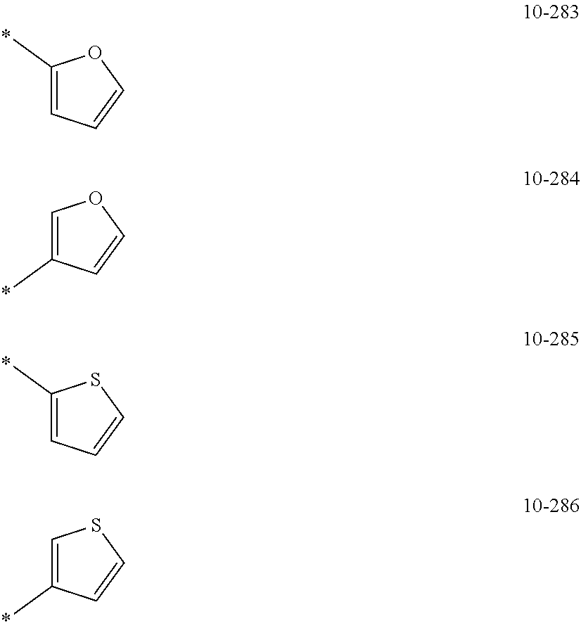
C1(C)=CC=CO1.C1=C(C)C=CO1.C1(C)=CC=CS1.C1=C(C)C=CS1
